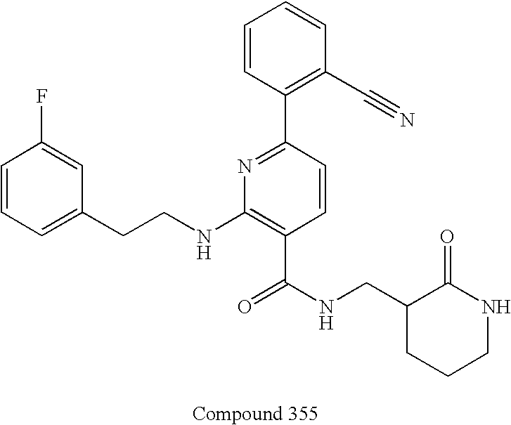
C1=CC=C(CCNC2=C(C(NCC3C(=O)NCCC3)=O)C=CC(C3=C(C#N)C=CC=C3)=N2)C=C1F
